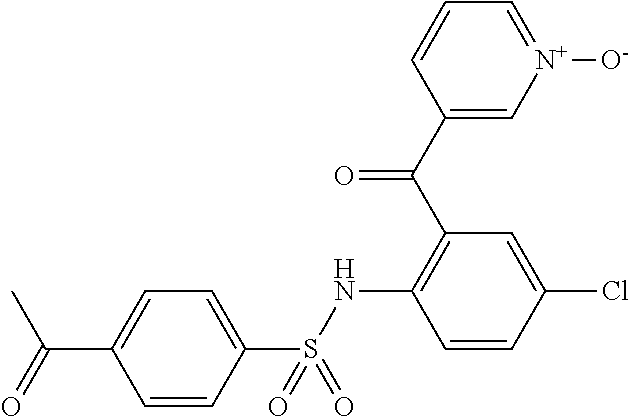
C1=CC(S(NC2=C(C(C3=C[N+]([O-])=CC=C3)=O)C=C(Cl)C=C2)(=O)=O)=CC=C1C(C)=O
